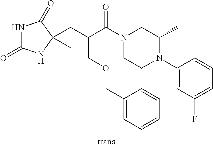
C1(N2CCN(C(C(CC3(C)NC(=O)NC3=O)COCC3=CC=CC=C3)=O)CC2C)=CC(F)=CC=C1
